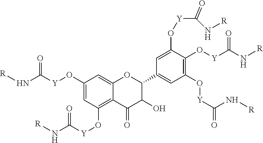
C1(O[Y]C(N[R])=O)=CC(O[Y]C(N[R])=O)=C2C(=C1)OC(C1=CC(O[Y]C(=O)N[R])=C(O[Y]C(N[R])=O)C(O[Y]C(N[R])=O)=C1)C(O)C2=O
